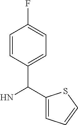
C1(C(N)C2=CC=C(F)C=C2)=CC=CS1
